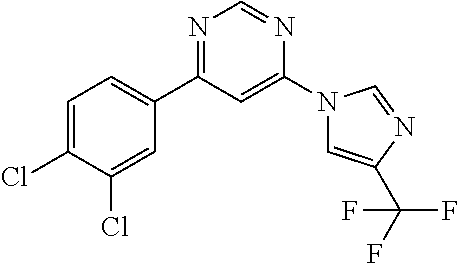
N1=C(C2=CC=C(Cl)C(Cl)=C2)C=C(N2C=C(C(F)(F)F)N=C2)N=C1
